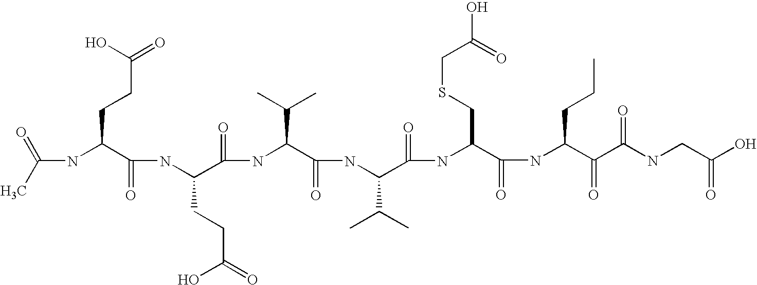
CC(=O)NC(C(NC(C(NC(C(NC(C(=O)NC(C(NC(C(C(NCC(O)=O)=O)=O)CCC)=O)CSCC(O)=O)C(C)C)=O)C(C)C)=O)CCC(O)=O)=O)CCC(=O)O
